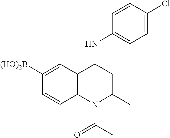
C1=C([(HO)2B])C=CC2=C1C(NC1=CC=C(Cl)C=C1)CC(C)N2C(C)=O
